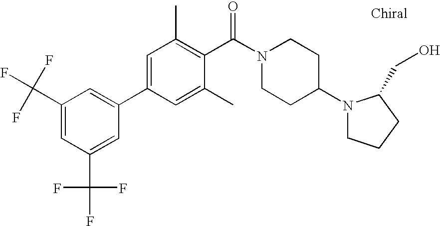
C(C1=CC(C(F)(F)F)=CC(C2=CC(C)=C(C(=O)N3CCC(N4CCCC4CO)CC3)C(C)=C2)=C1)(F)(F)F
